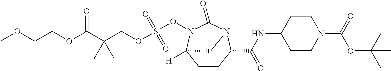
C1CC(C(NC2CCN(C(=O)OC(C)(C)C)CC2)=O)N2C(=O)N(OS(OCC(C(OCCOC)=O)(C)C)(=O)=O)C1([H])C2
